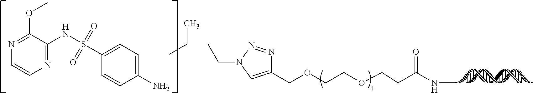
C1(COCCOCCC(NC)=O)=CN(CCC(C)C)N=N1.C1(N)=CC=C(S(NC2=NC=CN=C2OC)(=O)=O)C=C1
